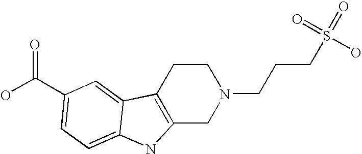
C12=C(CCN(CCCS(O)(=O)=O)C1)C1=CC(C(O)=O)=CC=C1N2
